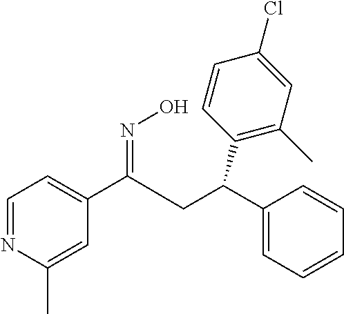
C1=NC(C)=CC(C(CC(C2=CC=CC=C2)C2=C(C)C=C(Cl)C=C2)=NO)=C1
